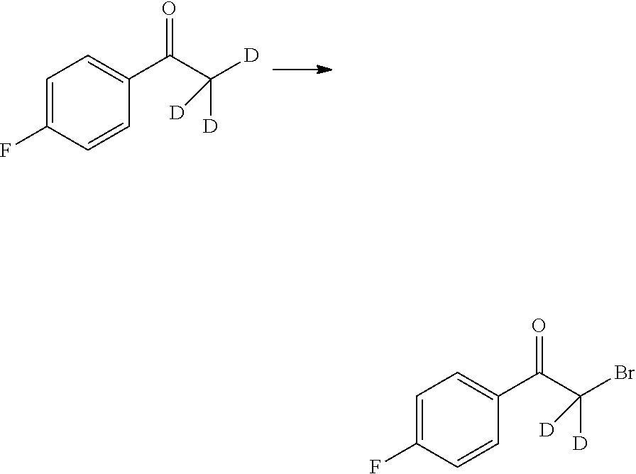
C1=C(F)C=CC(C(C([D])([D])[D])=O)=C1.C1=C(F)C=CC(C(C(Br)([D])[D])=O)=C1
